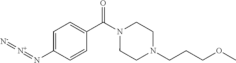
C1=C(N=[N+]=[N-])C=CC(C(N2CCN(CCCOC)CC2)=O)=C1
